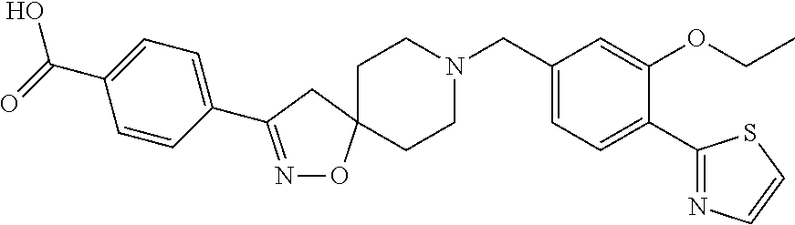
N1=C(C2=CC=C(C(=O)O)C=C2)CC2(O1)CCN(CC1=CC=C(C3=NC=CS3)C(OCC)=C1)CC2
